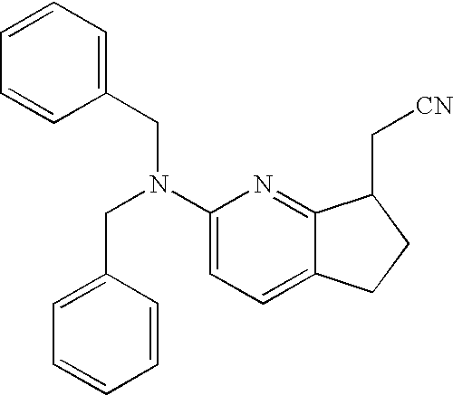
C1(N(CC2=CC=CC=C2)CC2=CC=CC=C2)=CC=C2C(=N1)C(C[CN])CC2
